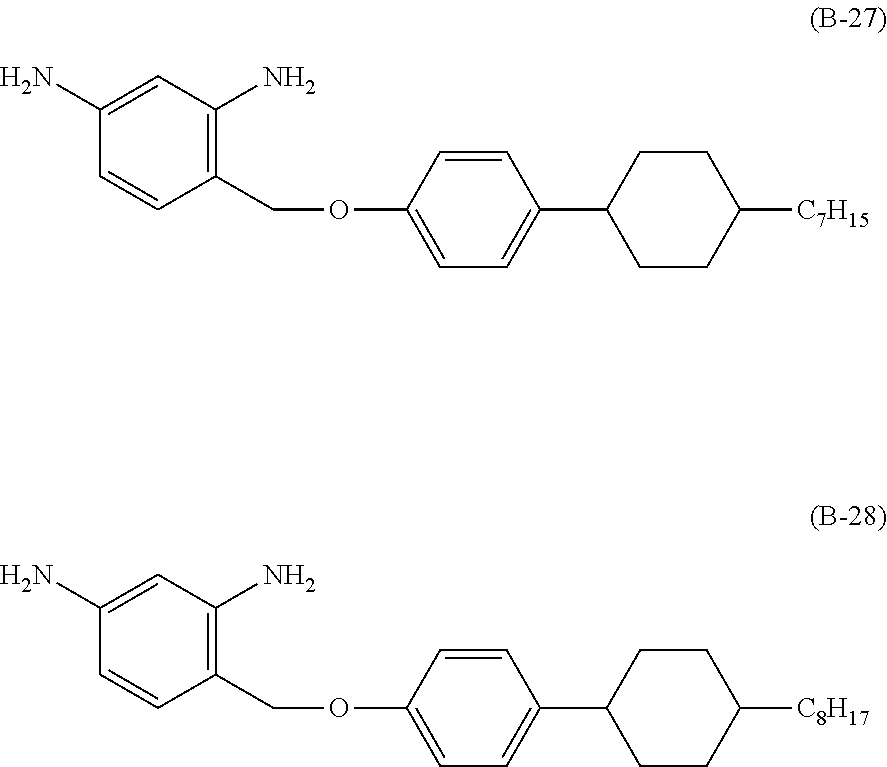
C1(C2CCC([C7H15])CC2)=CC=C(OCC2=C(N)C=C(N)C=C2)C=C1.C1(C2CCC([C8H17])CC2)=CC=C(OCC2=C(N)C=C(N)C=C2)C=C1
